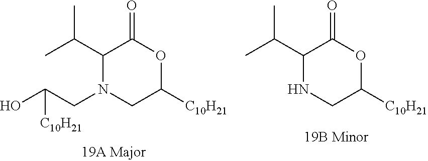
OC(CN1CC([C10H21])OC(=O)C1C(C)C)[C10H21].N1CC([C10H21])OC(=O)C1C(C)C
